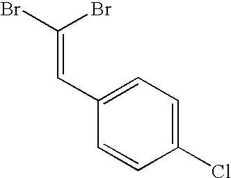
C1(Cl)=CC=C(C=C(Br)Br)C=C1
